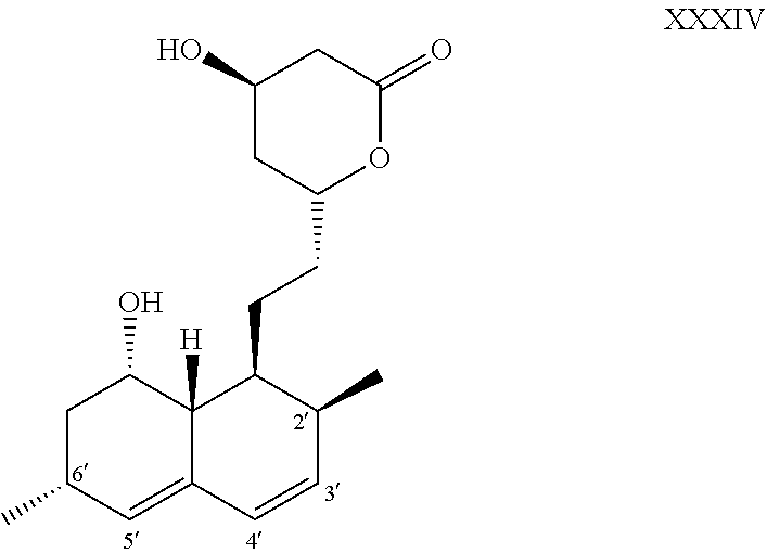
C1C(C)C=C2C([H])(C1O)C(CCC1OC(=O)CC(O)C1)C(C)C=C2
